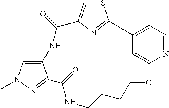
C1CCCOC2=CC(=CC=N2)C2=NC(=CS2)C(=O)NC2=CN(C)N=C2C(=O)N1
